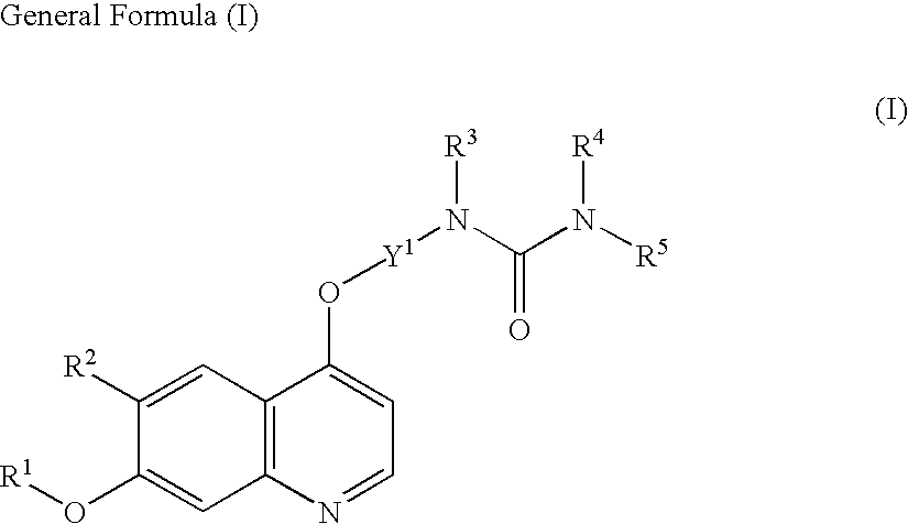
C1([R2])=CC2=C(C=C1O[R1])N=CC=C2O[Y1]N(C(=O)N([R4])[R5])[R3]
